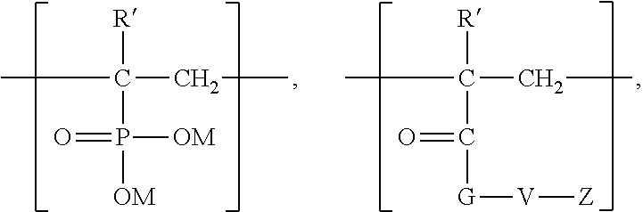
CC(CC)([R])C(=O)[G][V][Z].CC(CC)([R])P(=O)([OM])[OM]
